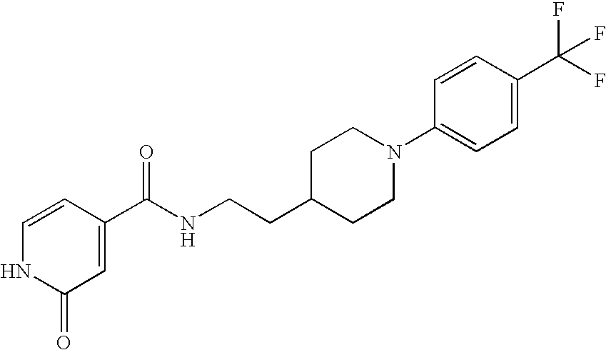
C1=C(C(NCCC2CCN(C3=CC=C(C(F)(F)F)C=C3)CC2)=O)C=CNC1=O
